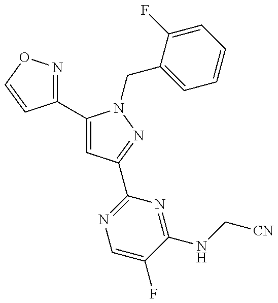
C1(C2=CC(C3=NC=C(F)C(NC[CN])=N3)=NN2CC2=CC=CC=C2F)=NOC=C1
